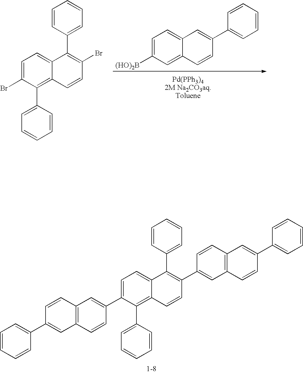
C1=C(Br)C(C2=CC=CC=C2)=C2C(=C1)C(C1=CC=CC=C1)=C(Br)C=C2.C1=C([(HO)2B])C=C2C(=C1)C=C(C1=CC=CC=C1)C=C2.C1=CC=CC(C2=CC3=C(C=C2)C=C(C2=CC=C4C(=C2C2=CC=CC=C2)C=CC(C2=CC5=C(C=C2)C=C(C2=CC=CC=C2)C=C5)=C4C2=CC=CC=C2)C=C3)=C1
